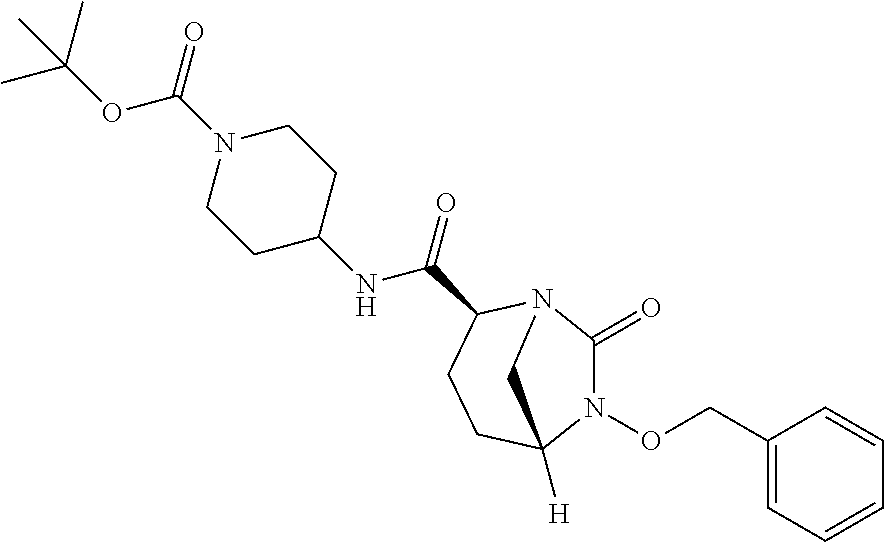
N1(OCC2=CC=CC=C2)C(=O)N2C(C(=O)NC3CCN(C(OC(C)(C)C)=O)CC3)CCC1([H])C2
